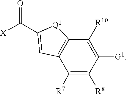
C1([G1])=C([R10])C2=C(C([R7])=C1[R8])C=C(C([X])=O)[Q1]2
